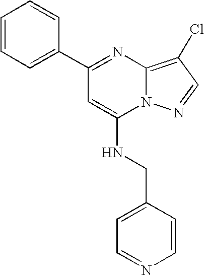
C1(C2=NC3=C(Cl)C=NN3C(NCC3=CC=NC=C3)=C2)=CC=CC=C1
